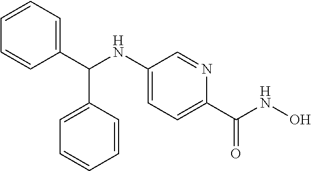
C1(NC(C2=CC=CC=C2)C2=CC=CC=C2)=CC=C(C(NO)=O)N=C1
